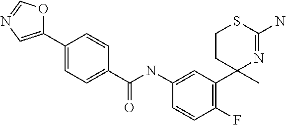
C1CC(C)(C2=C(F)C=CC(NC(C3=CC=C(C4=CN=CO4)C=C3)=O)=C2)N=C(N)S1
